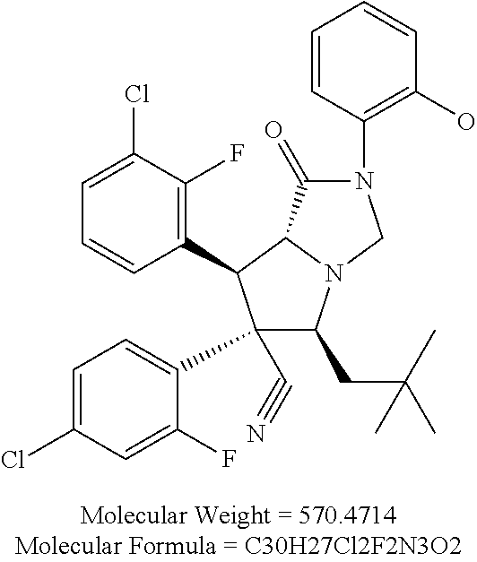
C1=C(Cl)C(F)=C(C2C(C3=CC=C(Cl)C=C3F)(C#N)C(CC(C)(C)C)N3C2C(=O)N(C2=C(O)C=CC=C2)C3)C=C1
